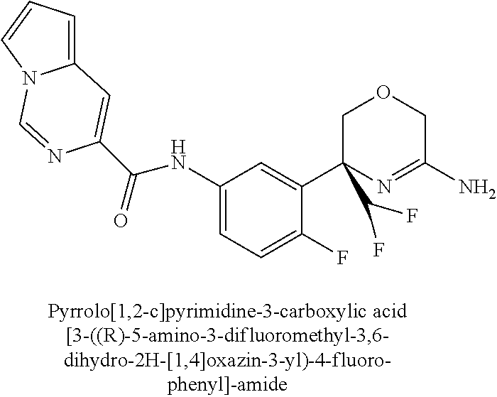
C1(NC(=O)C2=CC3=CC=CN3C=N2)=CC=C(F)C(C2(C(F)F)N=C(N)COC2)=C1
